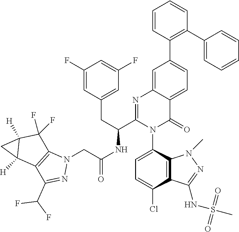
C1(F)=CC(CC(C2=NC3=CC(C4=C(C5=CC=CC=C5)C=CC=C4)=CC=C3C(=O)N2C2=CC=C(Cl)C3=C2N(C)N=C3NS(C)(=O)=O)NC(CN2C3=C(C(C(F)F)=N2)C2([H])C([H])(C3(F)F)C2)=O)=CC(F)=C1
